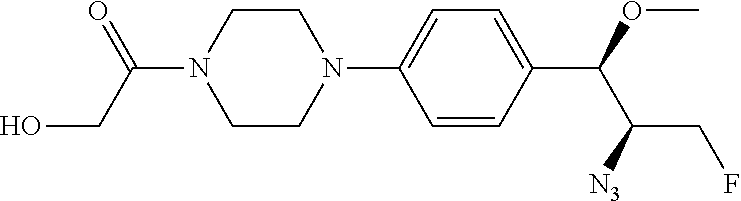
C1=CC(C(OC)C([N3])CF)=CC=C1N1CCN(C(CO)=O)CC1
